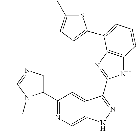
C1(C2=NC=C3C(=C2)C(C2=NC4=C(N2)C=CC=C4C2=CC=C(C)S2)=NN3)=CN=C(C)N1C
